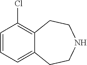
C1=CC=C2C(=C1Cl)CCNCC2
